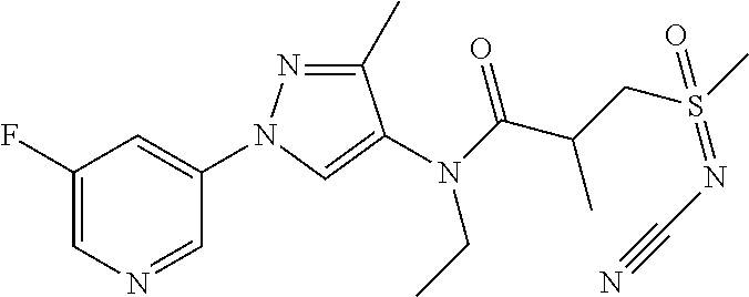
C1(F)=CN=CC(N2N=C(C)C(N(C(C(CS(C)(=NC#N)=O)C)=O)CC)=C2)=C1
